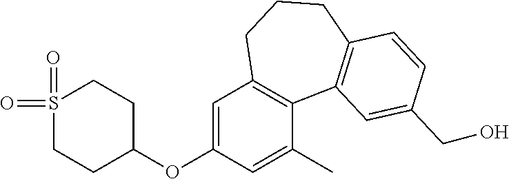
S1(=O)(=O)CCC(OC2=CC3=C(C(C)=C2)C2=C(CCC3)C=CC(CO)=C2)CC1
